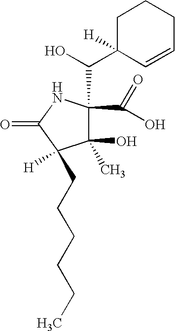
C1(O)(C)C(C(=O)O)(C(O)C2([H])C=CCCC2)NC(=O)C1([H])CCCCCC
